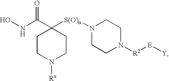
C1CN([Rx])CCC1(C(NO)=O)[S(O)n]N1CCN([R2][E][Y])CC1
